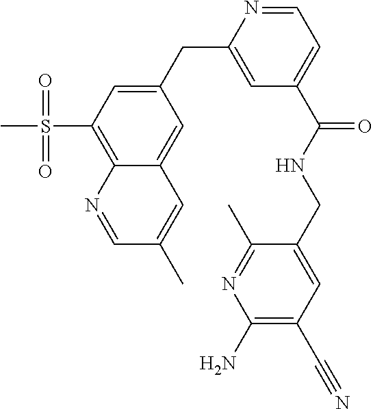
C1=C(CC2=CC(C(=O)NCC3=CC(C#N)=C(N)N=C3C)=CC=N2)C=C2C(=C1S(C)(=O)=O)N=CC(C)=C2
